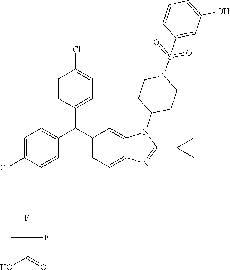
FC(C(O)=O)(F)F.C1(C(C2=CC=C3C(=C2)N(C2CCN(S(C4=CC(O)=CC=C4)(=O)=O)CC2)C(C2CC2)=N3)C2=CC=C(Cl)C=C2)=CC=C(Cl)C=C1
